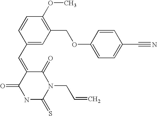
C1=CC(C=C2C(=O)NC(=S)N(CC=C)C2=O)=CC(COC2=CC=C(C#N)C=C2)=C1OC
